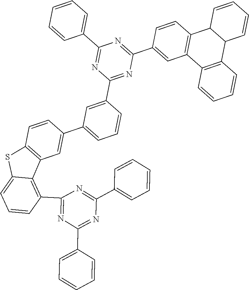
C1(C2=NC(C3=CC4=C(C=C3)C3C(C5=C4C=CC=C5)C=CC=C3)=NC(C3=CC=CC=C3)=N2)=CC(C2=CC3=C(C=C2)SC2=CC=CC(C4=NC(C5=CC=CC=C5)=NC(C5=CC=CC=C5)=N4)=C32)=CC=C1
